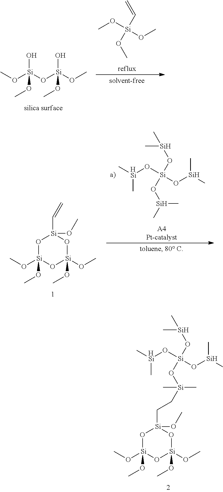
CO[Si]1(OC)O[Si](OC)(OC)O[Si](OC)(CC[Si](C)(C)O[Si](O[Si](C)C)(O[HSi](C)C)O[Si](C)C)O1.CO[Si](O[Si](OC)(OC)O)(OC)O.C=C[Si](OC)(OC)OC.CO[Si]1(OC)O[Si](OC)(OC)O[Si](OC)(C=C)O1.[Si](O[Si](O[HSi](C)C)(O[Si](C)C)O[Si](C)C)(C)C.[A4Pt-catalyst]
